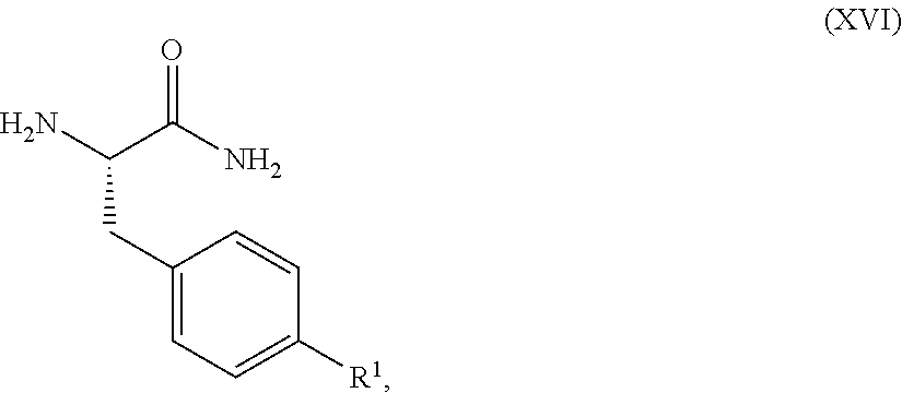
C1(CC(C(N)=O)N)=CC=C([R1])C=C1
